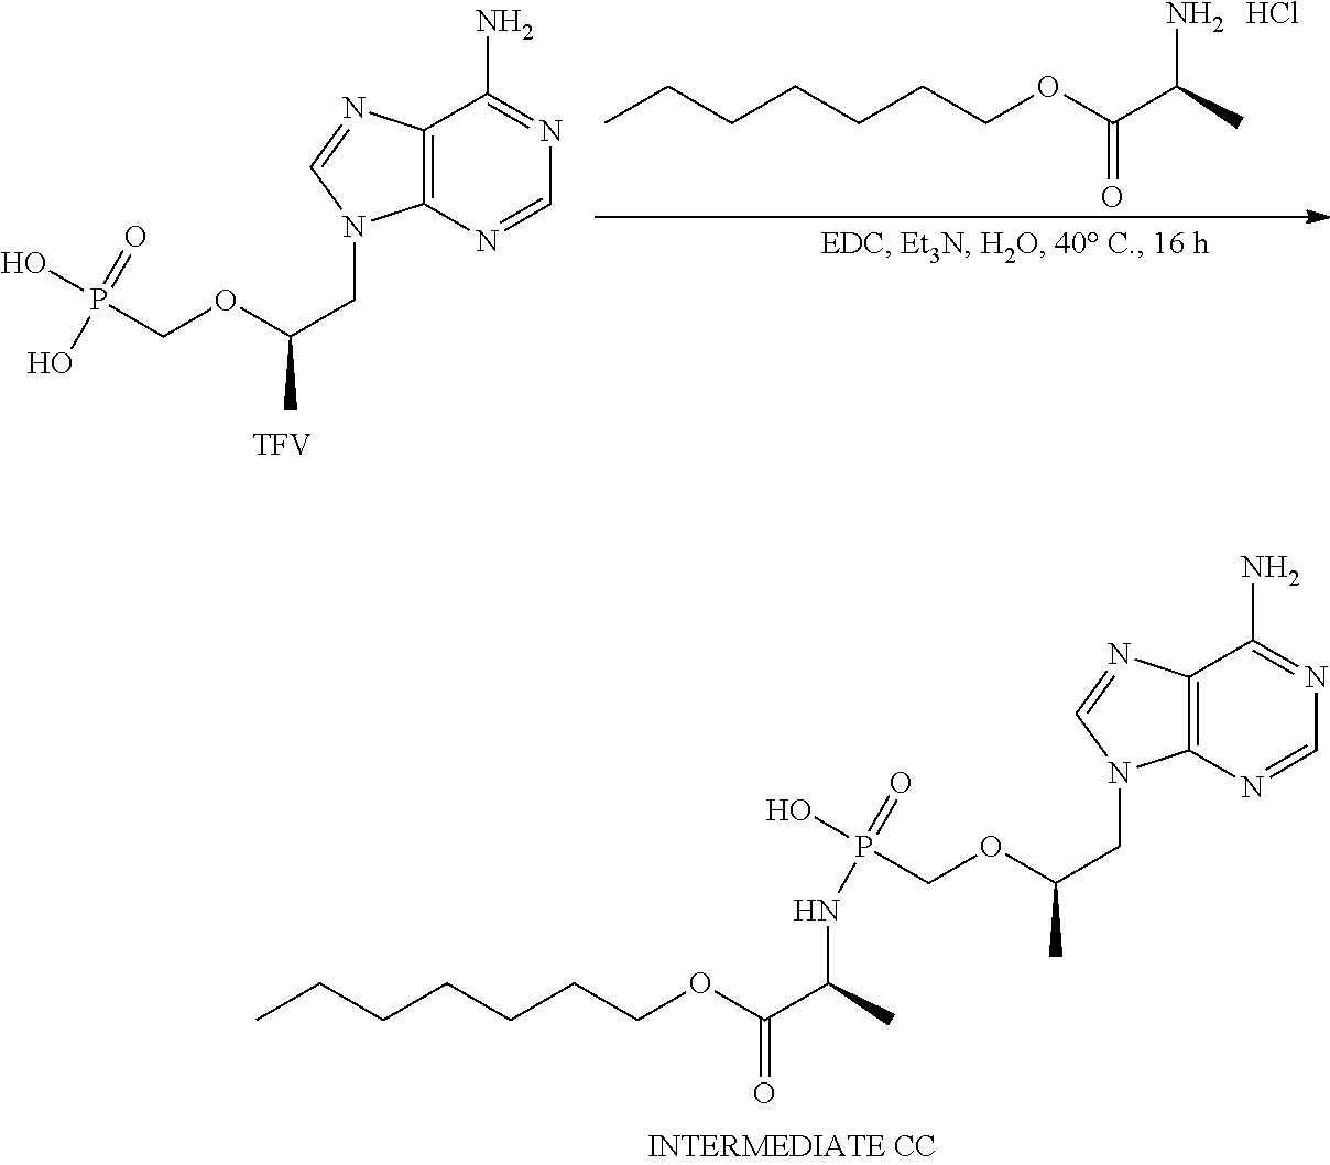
Cl.C(CCCCCC)OC(C(C)N)=O.C12=C(N=CN=C1N)N(CC(C)OCP(O)(=O)O)C=N2.[TFV].C12=C(N=CN=C1N)N(CC(C)OCP(O)(=O)NC(C(OCCCCCCC)=O)C)C=N2
